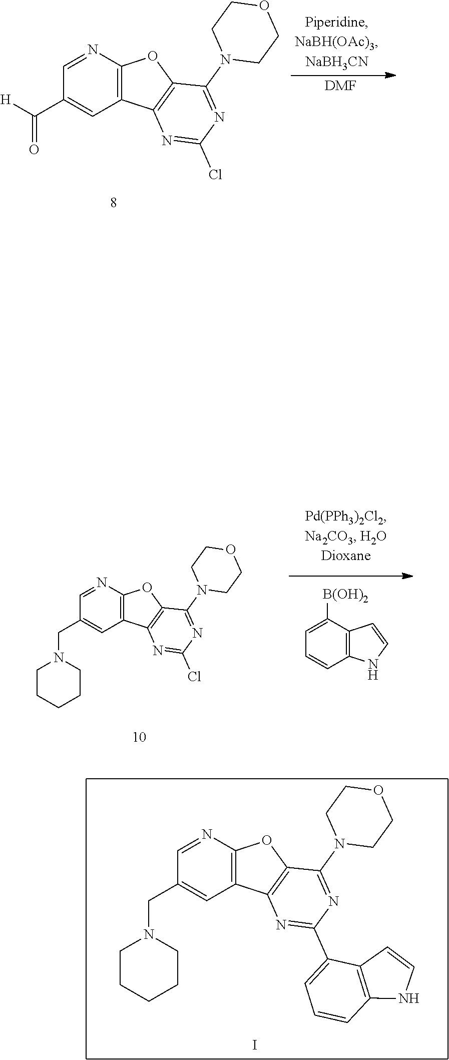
C1=NC2=C(C=C1CN1CCCCC1)C1=C(O2)C(N2CCOCC2)=NC(C2=CC=CC3=C2C=CN3)=N1.I.C1=NC2=C(C=C1C([H])=O)C1=C(O2)C(N2CCOCC2)=NC(Cl)=N1.[DMF].C1=C([B(OH)2])C2=C(C=C1)NC=C2.C1=NC2=C(C=C1CN1CCCCC1)C1=C(O2)C(N2CCOCC2)=NC(Cl)=N1
